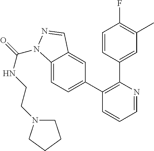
C1=NC(C2=CC(C)=C(F)C=C2)=C(C2=CC=C3C(=C2)C=NN3C(=O)NCCN2CCCC2)C=C1
